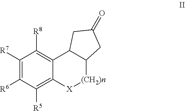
[(CH2)n]1C2C(C3=C([R8])C([R7])=C([R6])C([R5])=C3[X]1)CC(=O)C2
